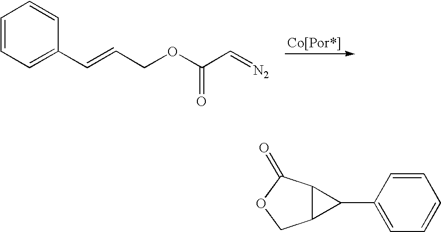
C1=CC=C(C=CCOC(C=[N2])=O)C=C1.C1(C2C3C2COC3=O)=CC=CC=C1
